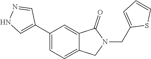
C1(CN2C(=O)C3=CC(C4=CNN=C4)=CC=C3C2)=CC=CS1
